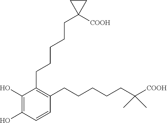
C1(CCCCCC2([COOH])CC2)=C(CCCCCC([COOH])(C)C)C=CC(O)=C1O
